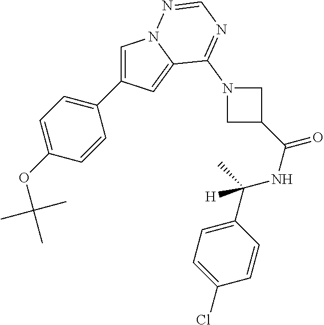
C1=C(C2=CC=C(OC(C)(C)C)C=C2)C=C2N1N=CN=C2N1CC(C(NC(C2=CC=C(Cl)C=C2)(C)[H])=O)C1
